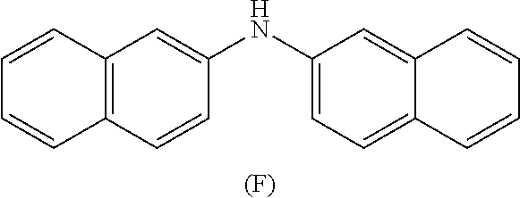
C12=C(C=CC(NC3=CC=C4C(=C3)C=CC=C4)=C1)C=CC=C2.[(F)]
